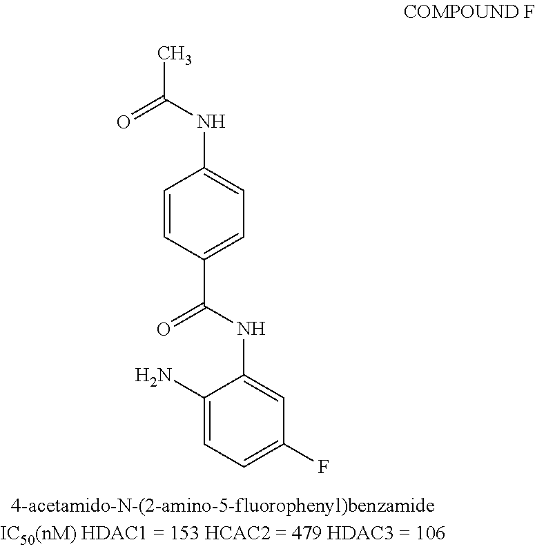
C1(N)=CC=C(F)C=C1NC(C1=CC=C(NC(C)=O)C=C1)=O
